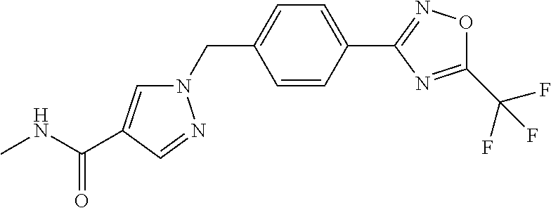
C1=CC(C2=NOC(C(F)(F)F)=N2)=CC=C1CN1C=C(C(NC)=O)C=N1
